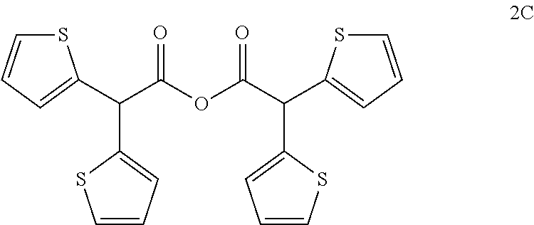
C1=CC=C(C(C(OC(C(C2=CC=CS2)C2=CC=CS2)=O)=O)C2=CC=CS2)S1
